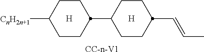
[H].C1CC(C2CCC(C=CC)CC2)CCC1[CnH2n+1].[H].[CC-n-V1]
